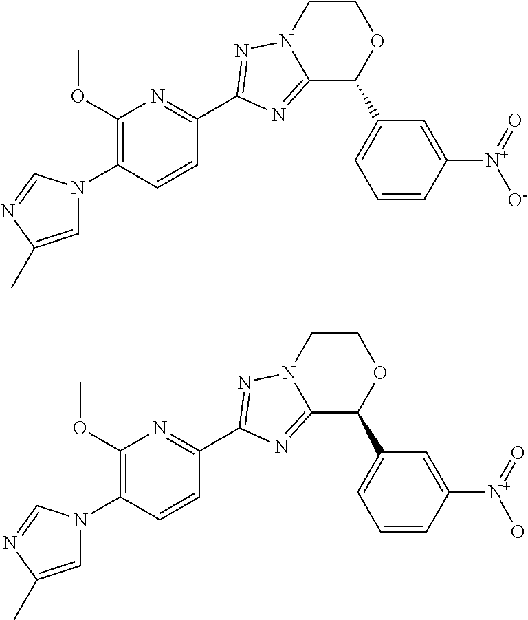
C1(OC)=C(N2C=C(C)N=C2)C=CC(C2=NN3CCOC(C4=CC=CC([N+](=O)[O-])=C4)C3=N2)=N1.C1(OC)=C(N2C=C(C)N=C2)C=CC(C2=NN3CCOC(C4=CC=CC([N+](=O)O)=C4)C3=N2)=N1
